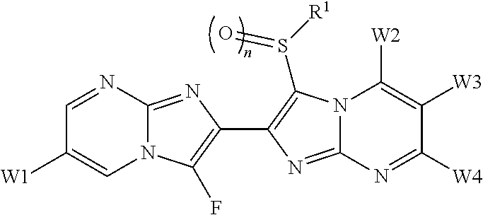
C1=NC2=NC(C3=C(S([R1])=O)N4C(=N3)N=C([W4])C([W3])=C4[W2])=C(F)N2C=C1[W1]
